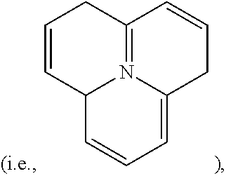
C1=CC2N3=C(C1)C=CCC3=CC=C2
